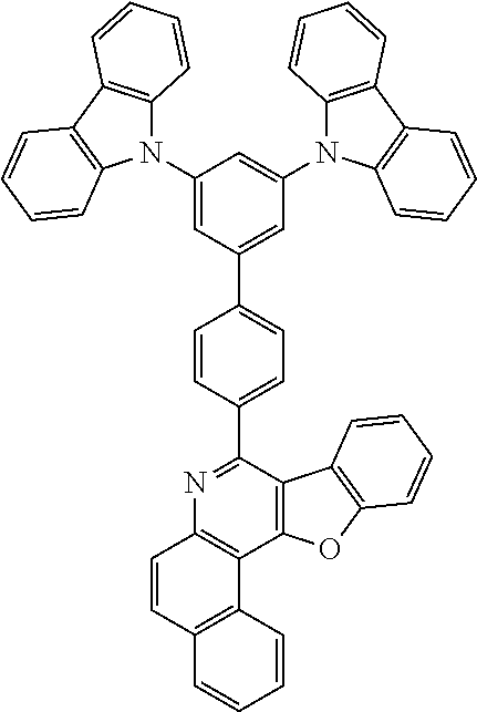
C1(N2C3=C(C4=C2C=CC=C4)C=CC=C3)=CC(C2=CC=C(C3=NC4=C(C5=C3C3=C(O5)C=CC=C3)C3=C(C=C4)C=CC=C3)C=C2)=CC(N2C3=C(C4=C2C=CC=C4)C=CC=C3)=C1
